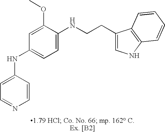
C1=C(NC2=CC=C(NCCC3=CNC4=C3C=CC=C4)C(OC)=C2)C=CN=C1
